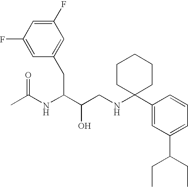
C1(F)=CC(CC(C(CNC2(C3=CC(C(CC)CC)=CC=C3)CCCCC2)O)NC(C)=O)=CC(F)=C1
